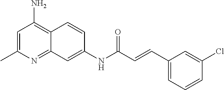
C12=C(N)C=C(C)N=C1C=C(NC(C=CC1=CC=CC(Cl)=C1)=O)C=C2
